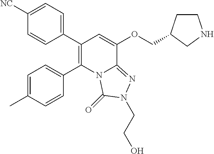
C1(C2=C(C3=CC=C(C)C=C3)N3C(=NN(CCO)C3=O)C(OCC3CCNC3)=C2)=CC=C([NC])C=C1
